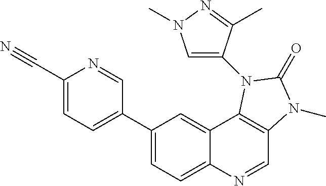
C1(C2=CC=C(C#N)N=C2)=CC=C2C(=C1)C1=C(C=N2)N(C)C(=O)N1C1=CN(C)N=C1C
